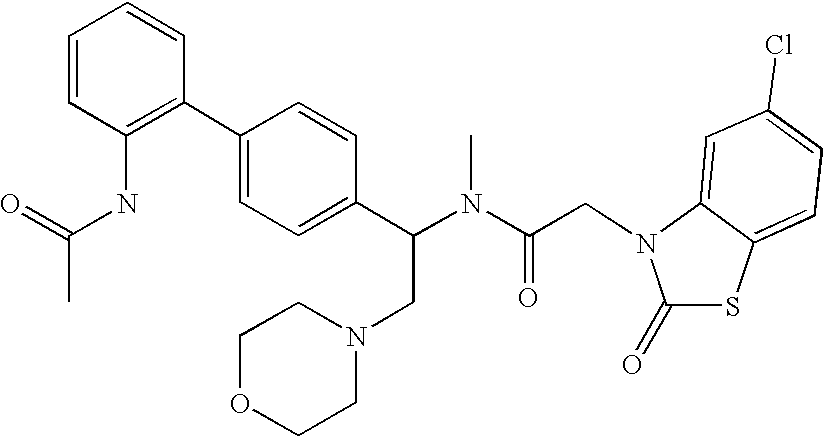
C1(=O)SC2=CC=C(Cl)C=C2N1CC(N(C(C1=CC=C(C2=C(NC(=O)C)C=CC=C2)C=C1)CN1CCOCC1)C)=O
